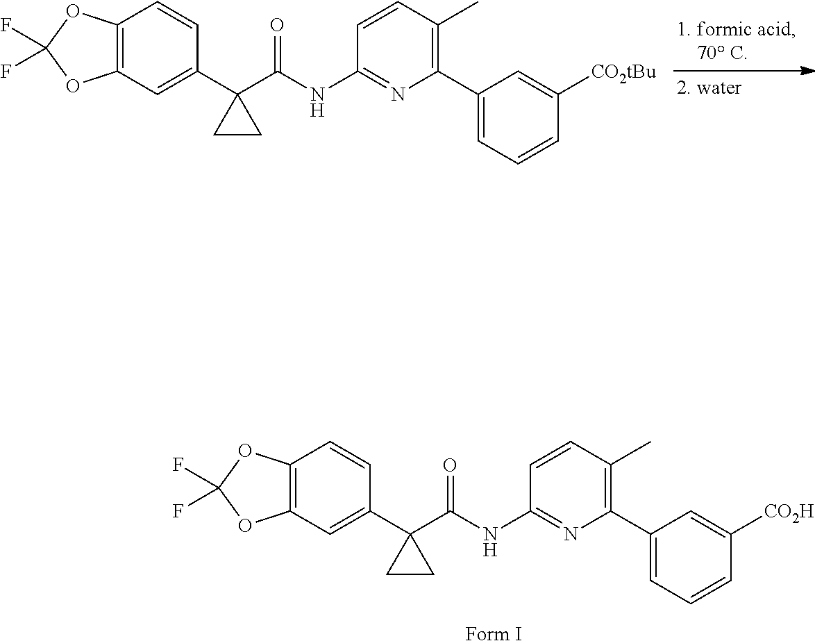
C12=C(C=C(C3(C(NC4=NC(C5=CC=CC([CO2tBu])=C5)=C(C)C=C4)=O)CC3)C=C1)OC(F)(F)O2.C12=C(C=C(C3(C(NC4=NC(C5=CC=CC([CO2H])=C5)=C(C)C=C4)=O)CC3)C=C1)OC(F)(F)O2.[Form I]
